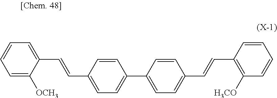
C1=C([OCH3])C(C=CC2=CC=C(C3=CC=C(C=CC4=C([H3CO])C=CC=C4)C=C3)C=C2)=CC=C1
